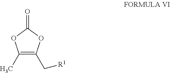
C1(C)=C(C[R1])OC(=O)O1
